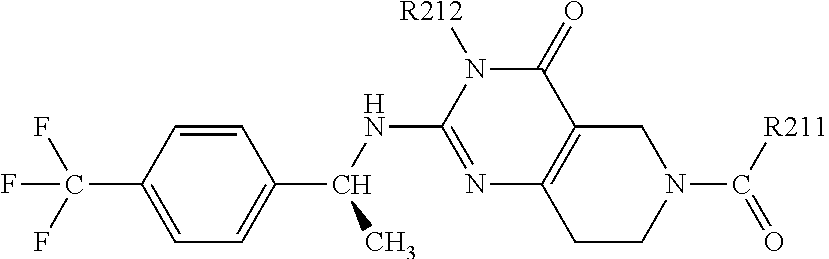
C1(C(NC2=NC3=C(C(=O)N2[R212])CN(C([R211])=O)CC3)C)=CC=C(C(F)(F)F)C=C1
